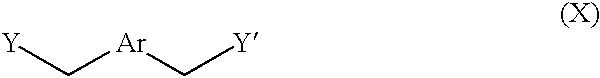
[Y]C[Ar]C[Y]
